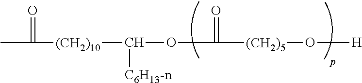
O(C(=O)[(CH2)5]O[H])C([(CH2)10]C(C)=O)[C6H13-n]
